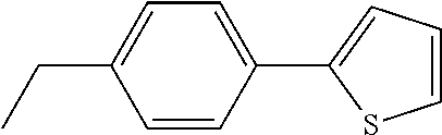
CCC1=CC=C(C2=CC=CS2)C=C1
